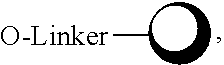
[O-Linker]C
